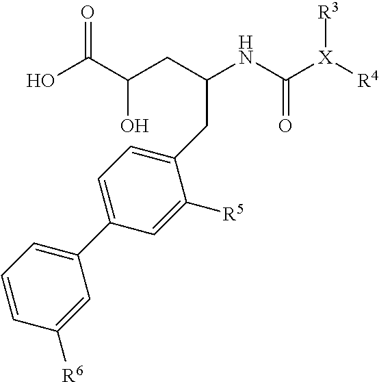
OC(C(CC(NC([X]([R4])[R3])=O)CC1=CC=C(C2=CC=CC([R6])=C2)C=C1[R5])O)=O
